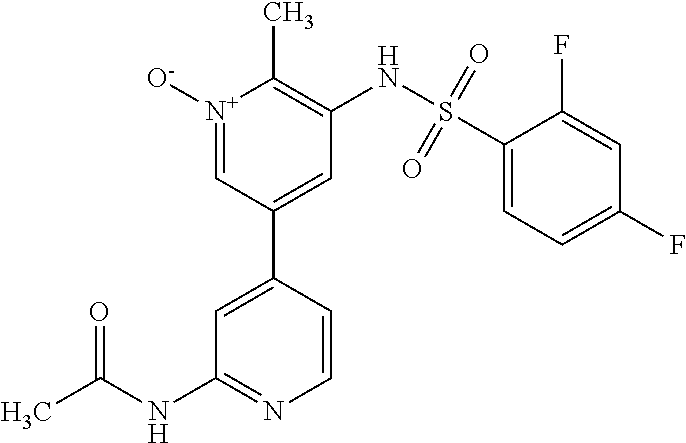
C1=C(C2=CC(NS(C3=CC=C(F)C=C3F)(=O)=O)=C(C)[N+]([O-])=C2)C=CN=C1NC(C)=O
